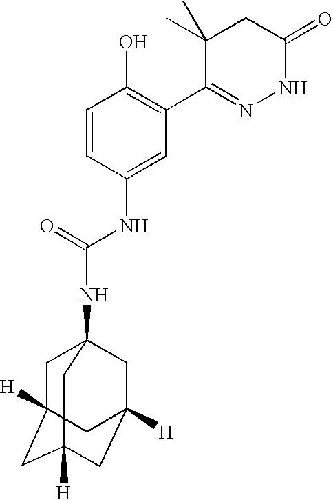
N(C(NC1=CC(C2=NNC(=O)CC2(C)C)=C(O)C=C1)=O)C12CC3([H])CC([H])(CC([H])(C1)C3)C2
